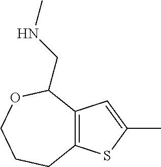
C12=C(C=C(C)S1)C(CNC)OCCC2
